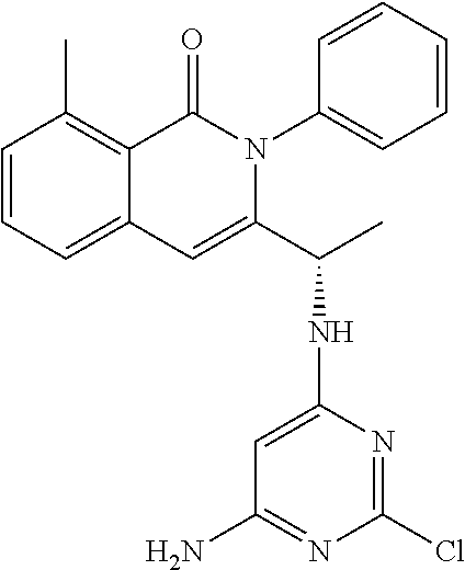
C1=CC=C2C(=C1C)C(=O)N(C1=CC=CC=C1)C(C(NC1=CC(N)=NC(Cl)=N1)C)=C2
